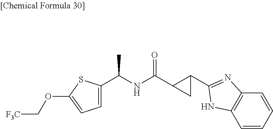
C1=C(C(NC(C2CC2C2=NC3=C(C=CC=C3)N2)=O)C)SC(OC[F3C])=C1
